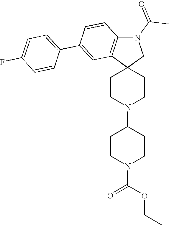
C1CN(C2CCN(C(OCC)=O)CC2)CCC12CN(C(C)=O)C1=C2C=C(C2=CC=C(F)C=C2)C=C1
